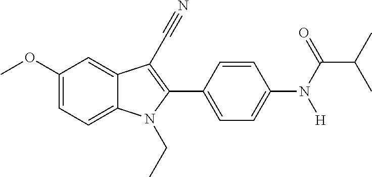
C1(OC)=CC=C2C(=C1)C(C#N)=C(C1=CC=C(N(C(C(C)C)=O)[H])C=C1)N2CC
